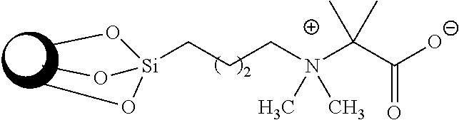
[Si](CCCN(C(C([O-])=O)(C)C)(C)C)(OC)(OC)OC
